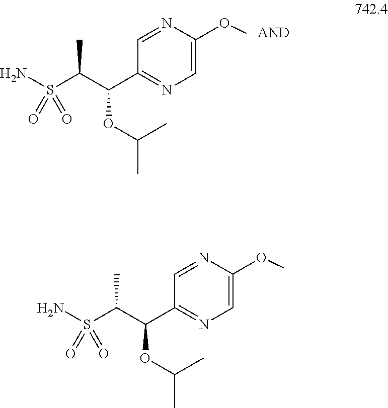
C1=NC(OC)=CN=C1C(C(S(N)(=O)=O)C)OC(C)C.C1=NC(OC)=CN=C1C(C(S(N)(=O)=O)C)OC(C)C
